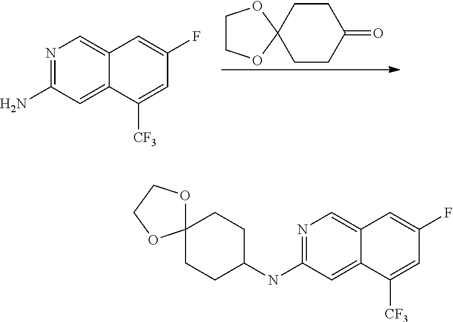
N1=C(N)C=C2C(=C1)C=C(F)C=C2[CF3].C1COC2(O1)CCC(=O)CC2.N1=C(NC2CCC3(CC2)OCCO3)C=C2C(=C1)C=C(F)C=C2[CF3]
